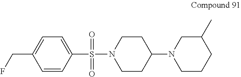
C1CN(S(=O)(=O)C2=CC=C(CF)C=C2)CCC1N1CCCC(C)C1
